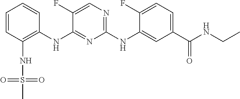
C1=CC(NS(=O)(=O)C)=C(NC2=NC(NC3=CC(C(NCC)=O)=CC=C3F)=NC=C2F)C=C1
